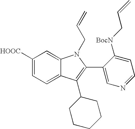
C12=CC=C([HOOC])C=C1N(CC=C)C(C1=CN=CC=C1[BocN]CC=C)=C2C1CCCCC1
